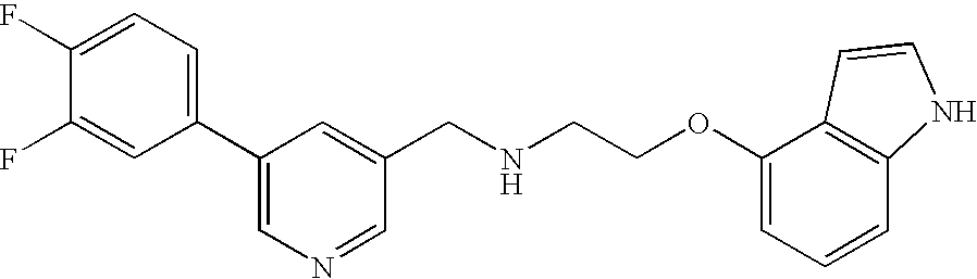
C1(F)=CC(C2=CN=CC(CNCCOC3=CC=CC4=C3C=CN4)=C2)=CC=C1F
